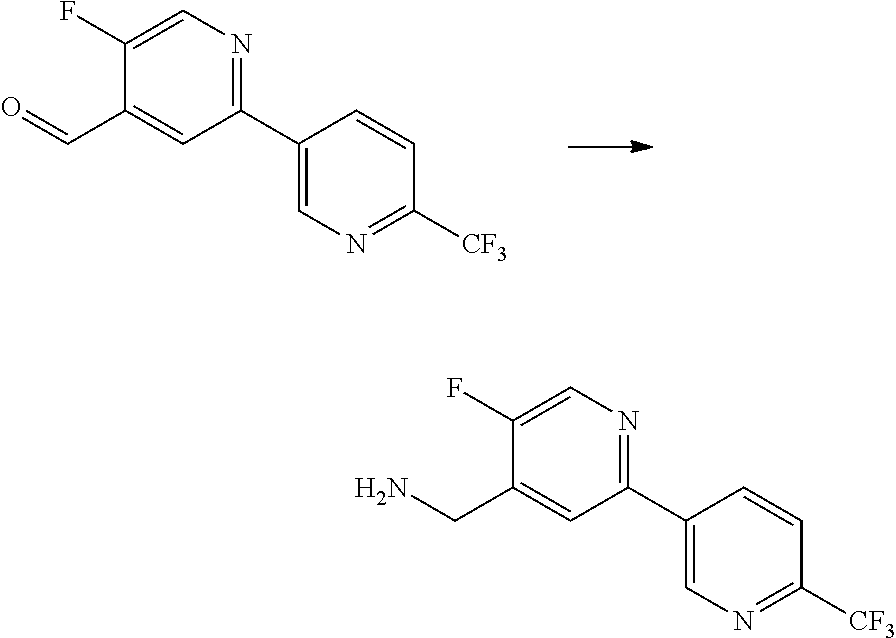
C1(C2=NC=C(F)C(C=O)=C2)=CN=C([CF3])C=C1.C1(C2=NC=C(F)C(CN)=C2)=CN=C([CF3])C=C1
